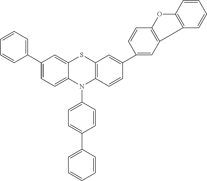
C1(C2=CC=CC=C2)=CC=C2C(=C1)SC1=C(N2C2=CC=C(C3=CC=CC=C3)C=C2)C=CC(C2=CC3=C(C=C2)OC2=C3C=CC=C2)=C1
